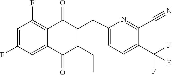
C1=C(F)C=C2C(=C1F)C(=O)C(CC1=CC=C(C(F)(F)F)C(C#N)=N1)=C(CC)C2=O
